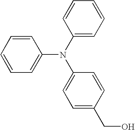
C1=CC=CC=C1N(C1=CC=CC=C1)C1=CC=C(CO)C=C1
